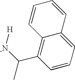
C1=CC=C2C(=C1C([-N][H])C)C=CC=C2
